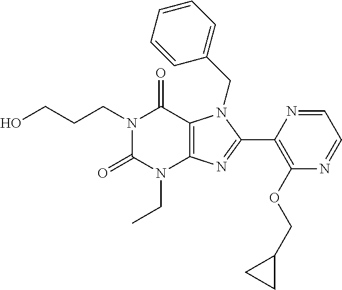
OCCCN1C(=O)N(CC)C2=C(C1=O)N(CC1=CC=CC=C1)C(C1=C(OCC3CC3)N=CC=N1)=N2
